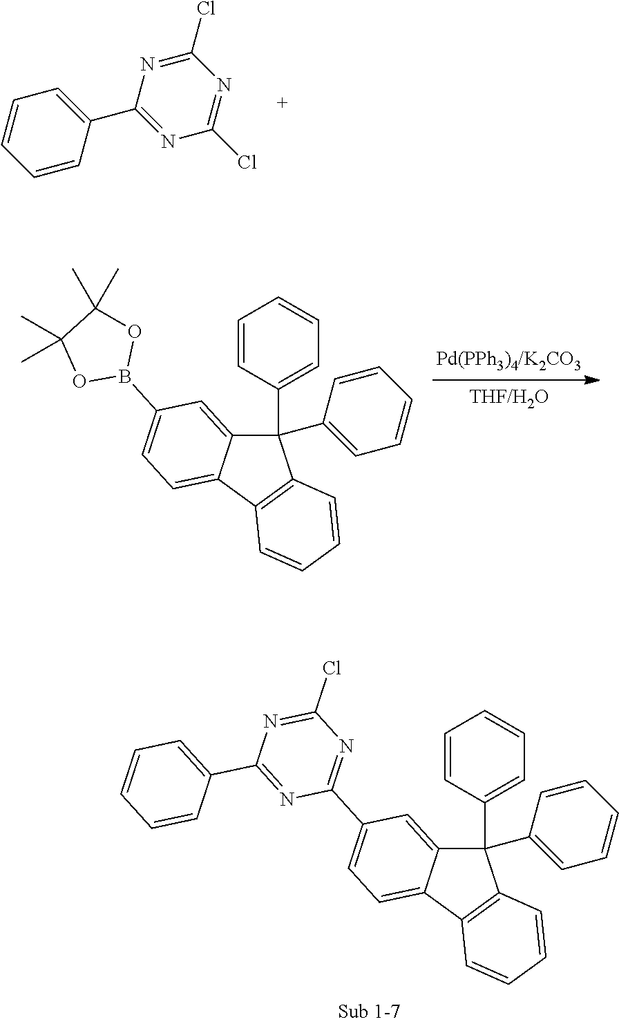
C1=CC(C2=NC(Cl)=NC(Cl)=N2)=CC=C1.C1(C2=CC=CC=C2)(C2=CC=CC=C2)C2=CC(B3OC(C)(C)C(C)(C)O3)=CC=C2C2=C1C=CC=C2.C1(C2=CC=CC=C2)(C2=CC=CC=C2)C2=CC(C3=NC(Cl)=NC(C4=CC=CC=C4)=N3)=CC=C2C2=C1C=CC=C2
